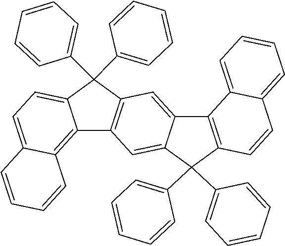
C1=CC=C(C2(C3=CC=CC=C3)C3=C(C=C4C(=C3)C3=C(C=CC5=CC=CC=C35)C4(C3=CC=CC=C3)C3=CC=CC=C3)C3=C4C=CC=CC4=CC=C32)C=C1
